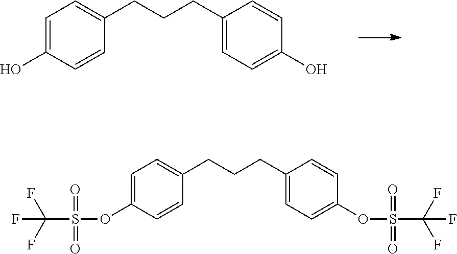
C1=C(O)C=CC(CCCC2=CC=C(O)C=C2)=C1.C1=C(OS(C(F)(F)F)(=O)=O)C=CC(CCCC2=CC=C(OS(C(F)(F)F)(=O)=O)C=C2)=C1
